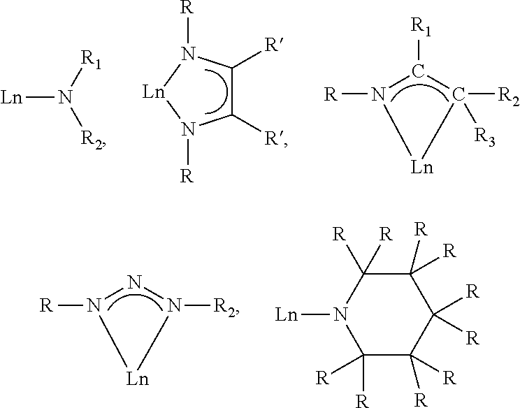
C1([R])C([R])N([R])[Ln]N1[R].N1([R])C([R1])C([R2])([R3])[Ln]1.[Ln]N([R1])[R2].N1([R])NN([R2])[Ln]1.C1([R])([R])C([R])([R])C([R])([R])C([R])([R])C([R])([R])N1[Ln]
